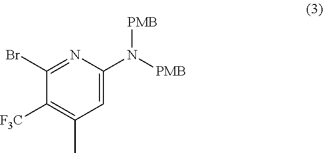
C1([F3C])=C(C)C=C(N([PMB])[PMB])N=C1Br
